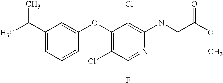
N(C1=C(Cl)C(OC2=CC(C(C)C)=CC=C2)=C(Cl)C(F)=N1)CC(OC)=O
